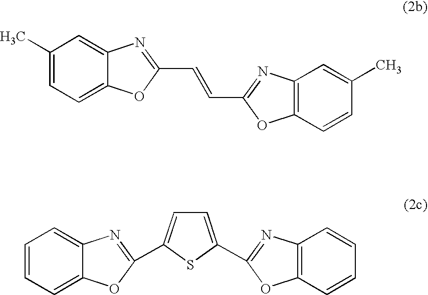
C1(C)=CC=C2C(=C1)N=C(C=CC1=NC3=C(C=CC(C)=C3)O1)O2.C1=CC=C2C(=C1)N=C(C1=CC=C(C3=NC4=C(C=CC=C4)O3)S1)O2
